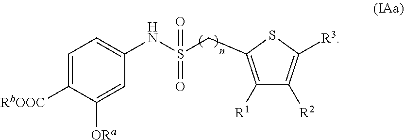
S1C([R3])=C([R2])C([R1])=C1CS(NC1=CC=C([RbOOC])C([ORa])=C1)(=O)=O
